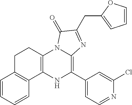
C12=C(NC(C3=CC=NC(Cl)=C3)=C3N1C(=O)C(CC1=CC=CO1)=N3)C1=C(CC2)C=CC=C1
